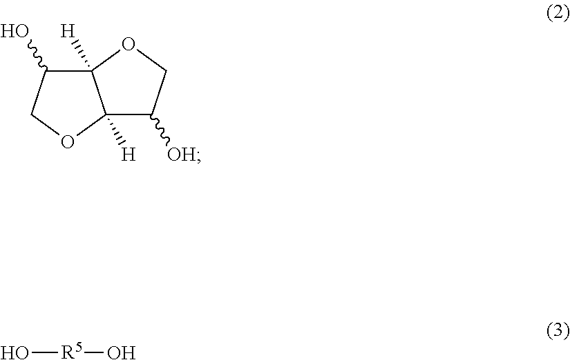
C12([H])C(O)COC1([H])C([OH])CO2.O[R5]O
